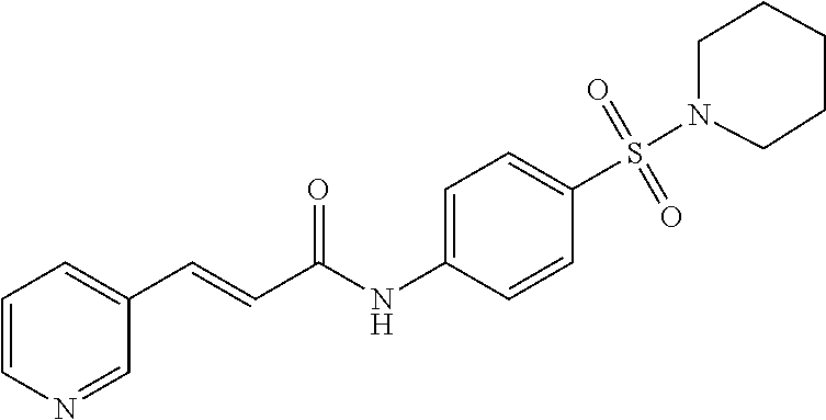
C1=CN=CC(C=CC(NC2=CC=C(S(=O)(=O)N3CCCCC3)C=C2)=O)=C1
